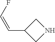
C(F)=CC1CNC1
